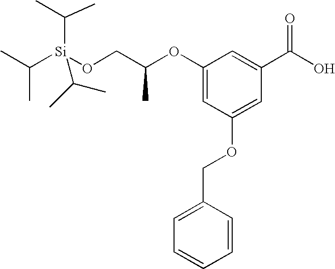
O(C1=CC(OCC2=CC=CC=C2)=CC(C(O)=O)=C1)C(CO[Si](C(C)C)(C(C)C)C(C)C)C
